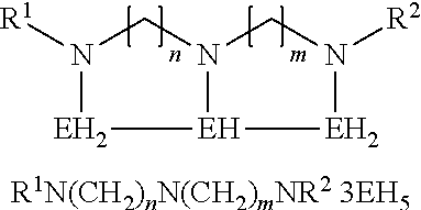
[R1]N1CN2CN([R2])[EH2][EH]2[EH2]1.[R1N(CH2)nN(CH2)mNR2 3EH5]
